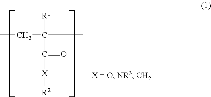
CCC(C)([R1])C([X][R2])=O
